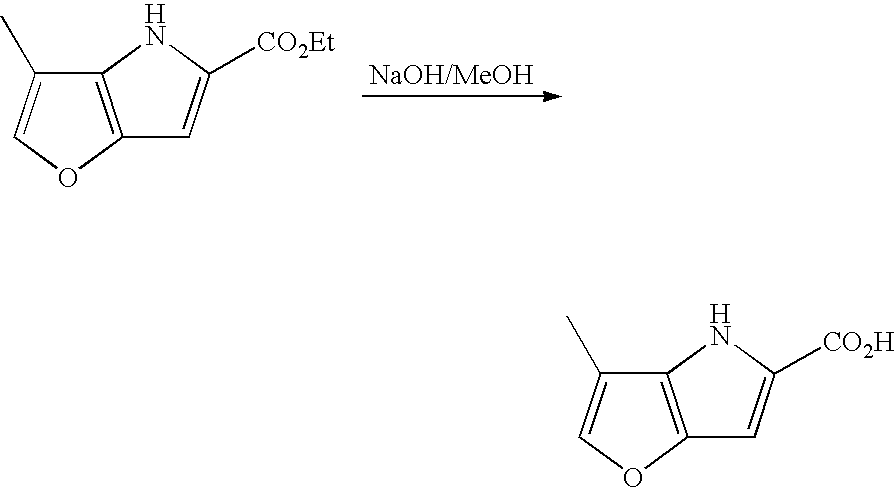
C12=C(OC=C1C)C=C([CO2Et])N2.C12=C(OC=C1C)C=C([CO2H])N2
